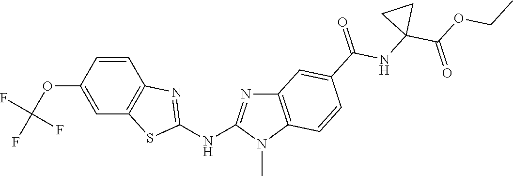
O(C1=CC2=C(C=C1)N=C(NC1=NC3=C(N1C)C=CC(C(NC1(C(OCC)=O)CC1)=O)=C3)S2)C(F)(F)F
